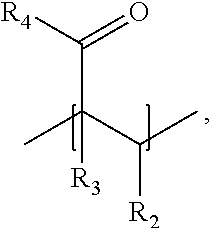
CC(C(C)[R2])([R3])C([R4])=O
